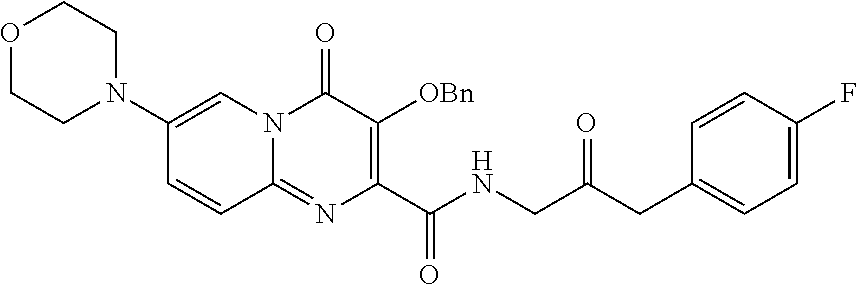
O1CCN(C2=CN3C(=NC(C(NCC(CC4=CC=C(F)C=C4)=O)=O)=C([OBn])C3=O)C=C2)CC1
